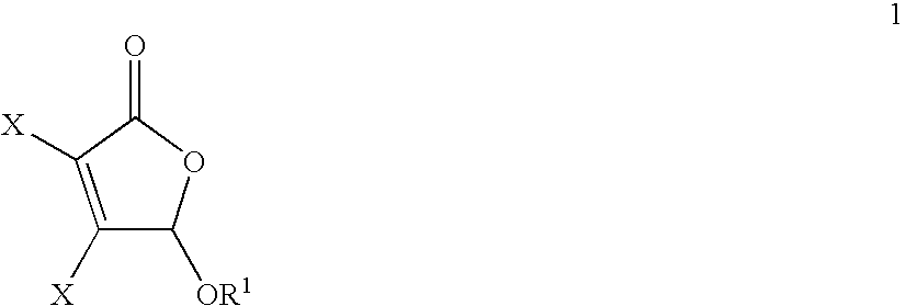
C1([X])=C([X])C(=O)OC1[OR1]
